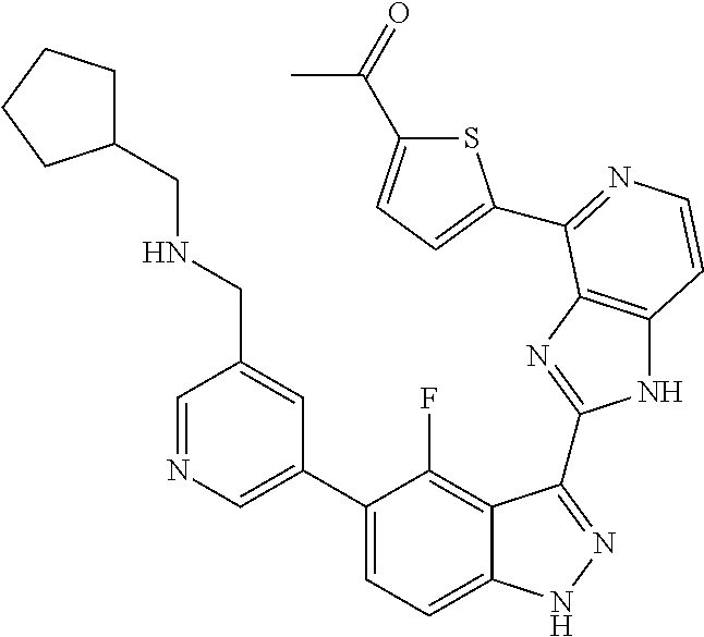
C1=C(C2=CC=C3C(=C2F)C(C2=NC4=C(N2)C=CN=C4C2=CC=C(C(C)=O)S2)=NN3)C=C(CNCC2CCCC2)C=N1
